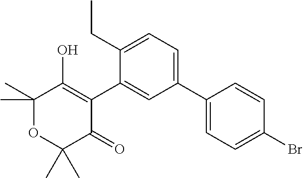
C1(C2=CC=C(Br)C=C2)=CC=C(CC)C(C2=C(O)C(C)(C)OC(C)(C)C2=O)=C1
